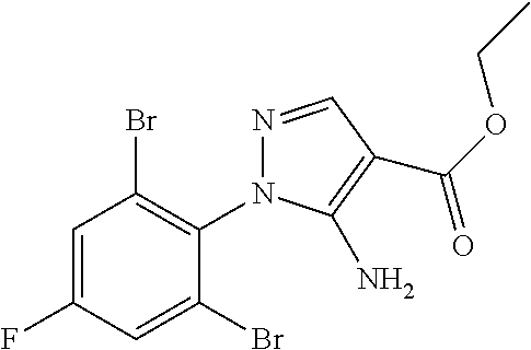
C1=C(F)C=C(Br)C(N2N=CC(C(OCC)=O)=C2N)=C1Br
